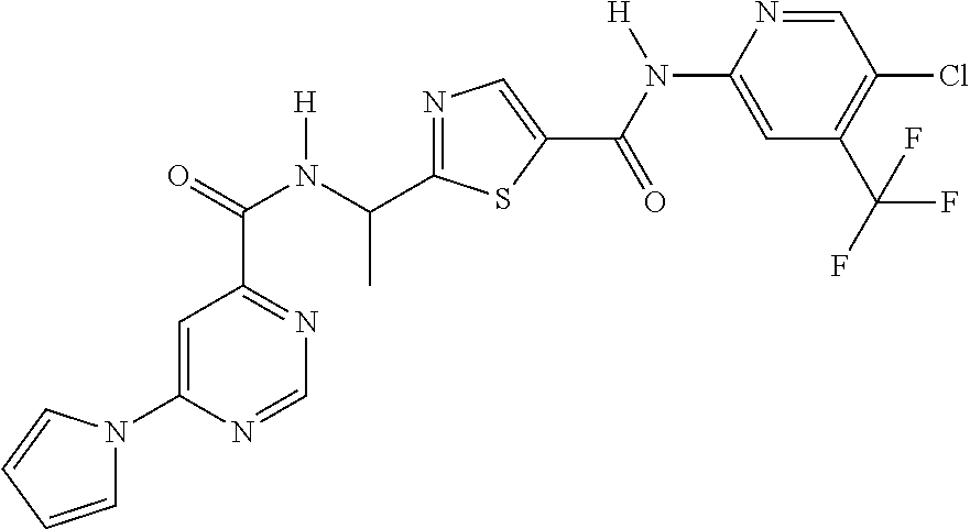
C1=C(N2C=CC=C2)N=CN=C1C(N(C(C1=NC=C(C(=O)N(C2=CC(C(F)(F)F)=C(Cl)C=N2)[H])S1)C)[H])=O
